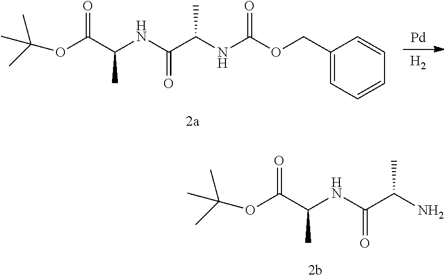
NC(C(NC(C(OC(C)(C)C)=O)C)=O)C.[Pd].[H2].C1(COC(NC(C(NC(C(OC(C)(C)C)=O)C)=O)C)=O)=CC=CC=C1
